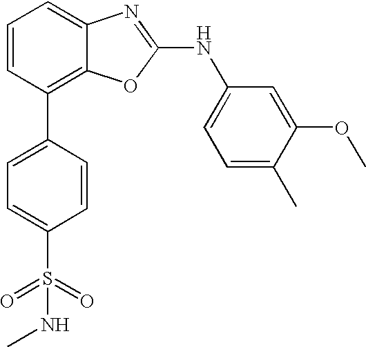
C1=CC(C2=CC=C(S(=O)(=O)NC)C=C2)=C2C(=C1)N=C(NC1=CC=C(C)C(OC)=C1)O2
